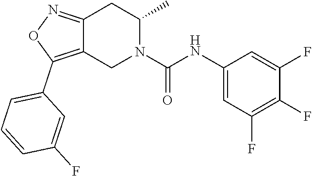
C12=NOC(C3=CC=CC(F)=C3)=C1CN(C(NC1=CC(F)=C(F)C(F)=C1)=O)C(C)C2
